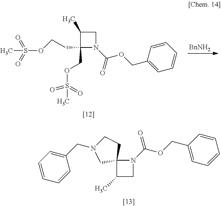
[BnNH2].C1(COS(=O)(=O)C)(CCOS(=O)(C)=O)N(C(OCC2=CC=CC=C2)=O)CC1C.C12(N(C(OCC3=CC=CC=C3)=O)CC1C)CCN(CC1=CC=CC=C1)C2
